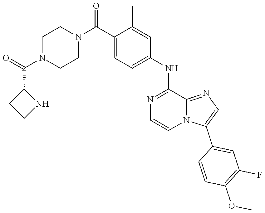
C1(C(=O)N2CCN(C(C3=CC=C(NC4=NC=CN5C(C6=CC(F)=C(OC)C=C6)=CN=C54)C=C3C)=O)CC2)CCN1
